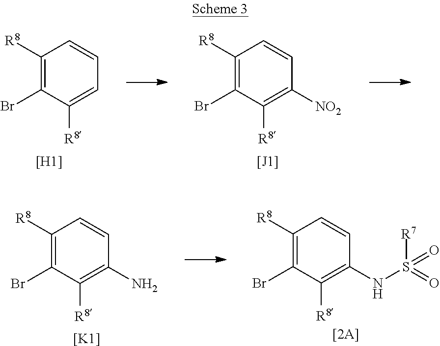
C1([R8])=C(Br)C([R8])=CC=C1.[[H1]].C1([R8])=C(Br)C([R8])=C([NO2])C=C1.[[J1]].C1([R8])=C(Br)C([R8])=C(N)C=C1.[[K1]].C1([R8])=C(Br)C([R8])=C(NS([R7])(=O)=O)C=C1
